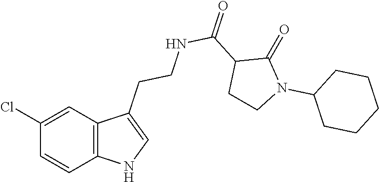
C12=C(C=C(Cl)C=C1)C(CCNC(C1CCN(C3CCCCC3)C1=O)=O)=CN2
